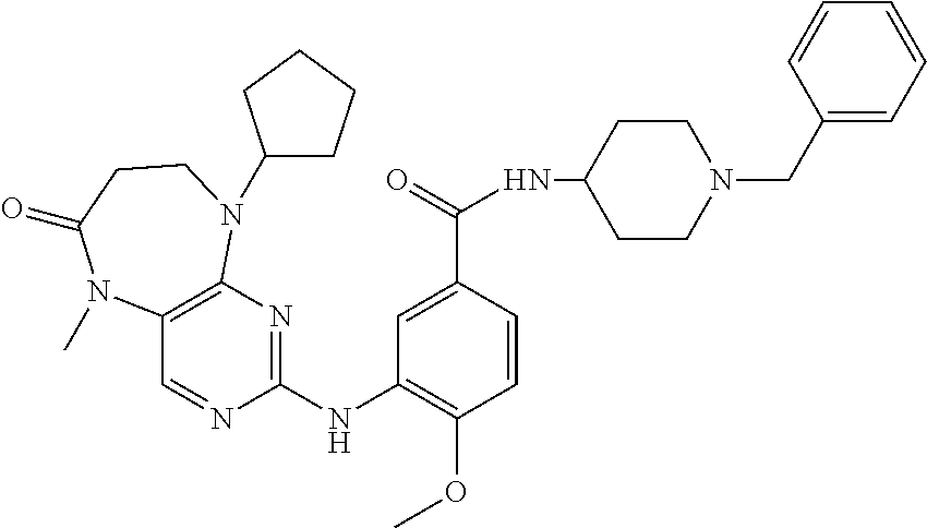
C1(NC2=NC3=C(C=N2)N(C)C(=O)CCN3C2CCCC2)=C(OC)C=CC(C(=O)NC2CCN(CC3=CC=CC=C3)CC2)=C1
